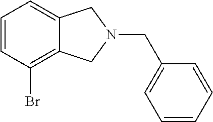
C1=CC(Br)=C2C(=C1)CN(CC1=CC=CC=C1)C2
